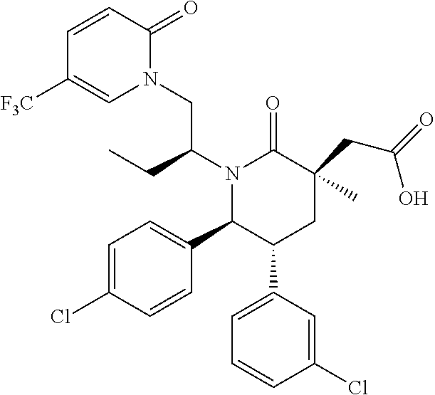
N1(C(CC)CN2C(=O)C=CC([F3C])=C2)C(C2=CC=C(Cl)C=C2)C(C2=CC=CC(Cl)=C2)CC(CC(=O)O)(C)C1=O
